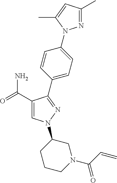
C1(C(=O)N)=CN(C2CCCN(C(C=C)=O)C2)N=C1C1=CC=C(N2N=C(C)C=C2C)C=C1
